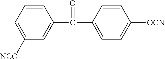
C1=C([NCO])C=C(C(C2=CC=C([OCN])C=C2)=O)C=C1
